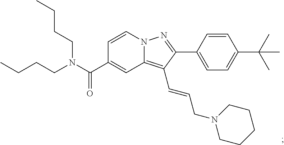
N12C(=C(C=CCN3CCCCC3)C(C3=CC=C(C(C)(C)C)C=C3)=N1)C=C(C(N(CCCC)CCCC)=O)C=C2
